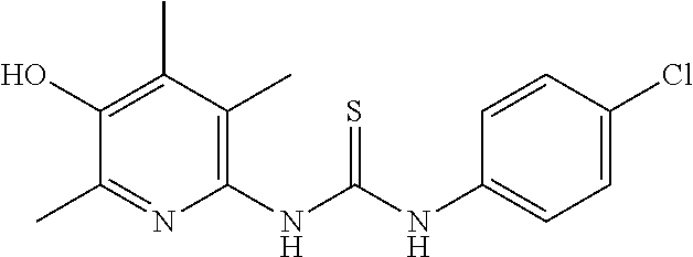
C1(NC(NC2=CC=C(Cl)C=C2)=S)=C(C)C(C)=C(O)C(C)=N1
